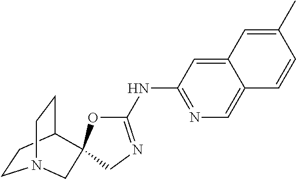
C1CC2CCN1CC21OC(NC2=NC=C3C(=C2)C=C(C)C=C3)=NC1
